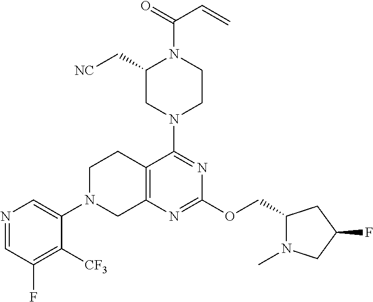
N1=CC(F)=C([CF3])C(N2CC3=C(CC2)C(N2CC(C[NC])N(C(=O)C=C)CC2)=NC(OCC2N(C)CC(F)C2)=N3)=C1
